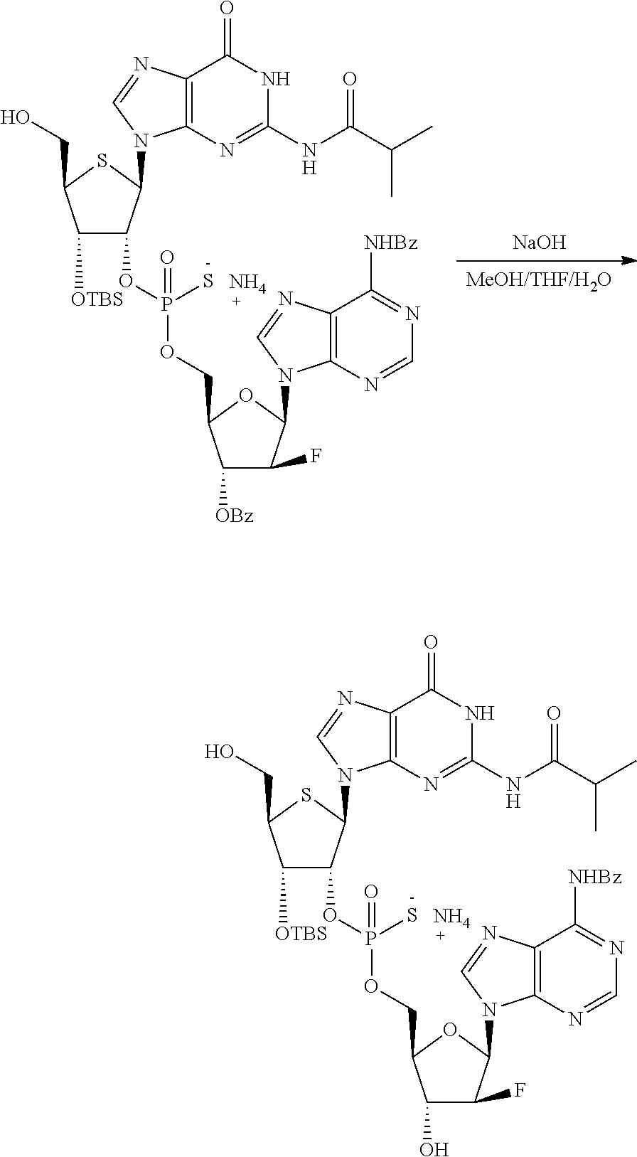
C1([OTBS])C(OP(=O)(OCC2C(O)C(F)C(N3C4=C(N=C3)C([NHBz])=NC=N4)O2)S)C(N2C3=C(N=C2)C(=O)NC(NC(=O)C(C)C)=N3)SC1CO.N.[MeOH/THF/H2O].[NaOH].C1([OTBS])C(OP(=O)(OCC2C([OBz])C(F)C(N3C4=C(N=C3)C([NHBz])=NC=N4)O2)S)C(N2C3=C(N=C2)C(=O)NC(NC(=O)C(C)C)=N3)SC1CO.N
